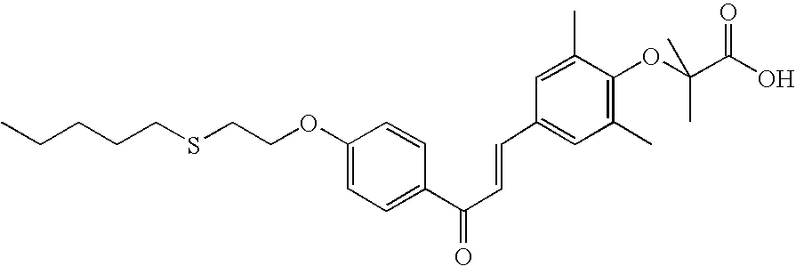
CCCCCSCCOC1=CC=C(C(=O)C=CC2=CC(C)=C(OC(C(O)=O)(C)C)C(C)=C2)C=C1
